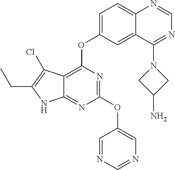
C1=C(OC2=C3C(=NC(OC4=CN=CN=C4)=N2)NC(CC)=C3Cl)C=C2C(=C1)N=CN=C2N1CC(N)C1
